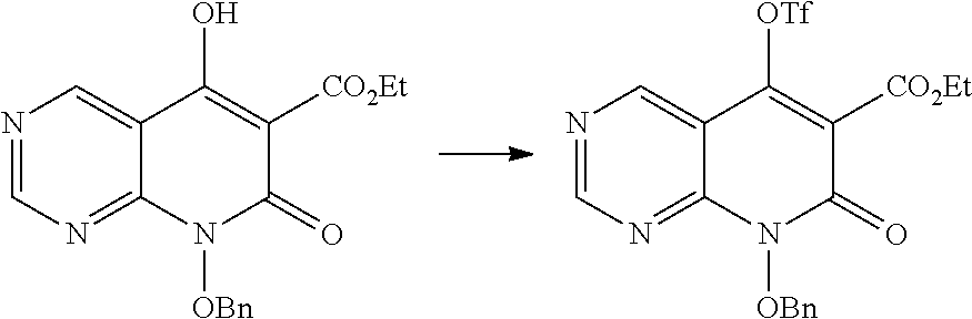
N1=CN=C2C(=C1)C(O)=C([CO2Et])C(=O)N2[OBn].N1=CN=C2C(=C1)C([OTf])=C([CO2Et])C(=O)N2[OBn]
